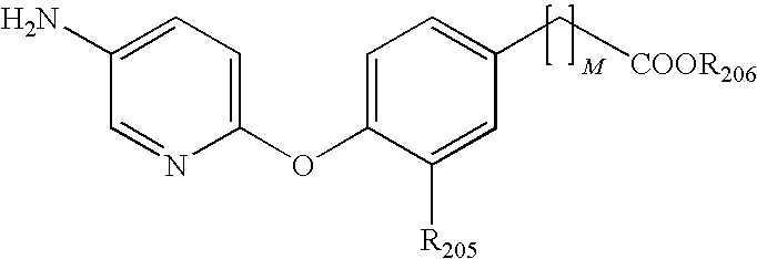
C1=C(N)C=NC(OC2=CC=C(C[COOR206])C=C2[R205])=C1
